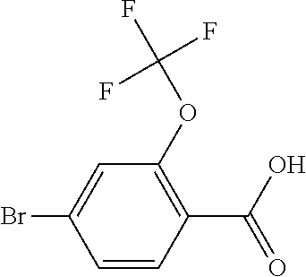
C1=CC(C(O)=O)=C(OC(F)(F)F)C=C1Br
